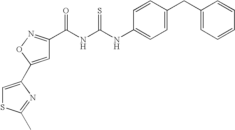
C1=C(C2=CSC(C)=N2)ON=C1C(NC(NC1=CC=C(CC2=CC=CC=C2)C=C1)=S)=O
